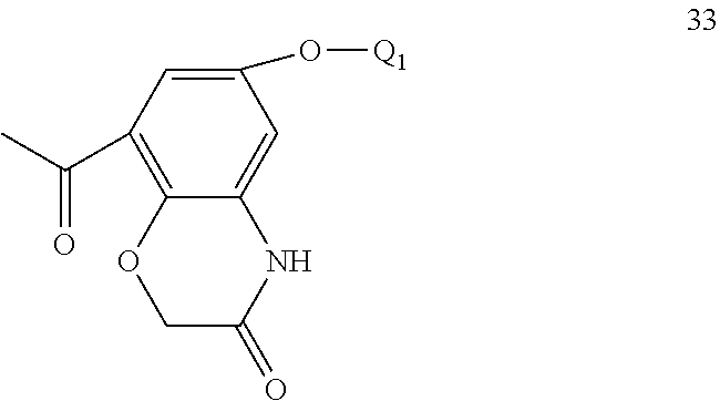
C12=C(C(C)=O)C=C(O[Q1])C=C1NC(=O)CO2
